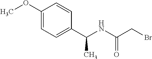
C1(OC)=CC=C(C(NC(CBr)=O)C)C=C1
